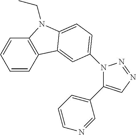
C1=CC2=C(C=C1)N(CC)C1=CC=C(N3C(C4=CC=CN=C4)=CN=N3)C=C21
